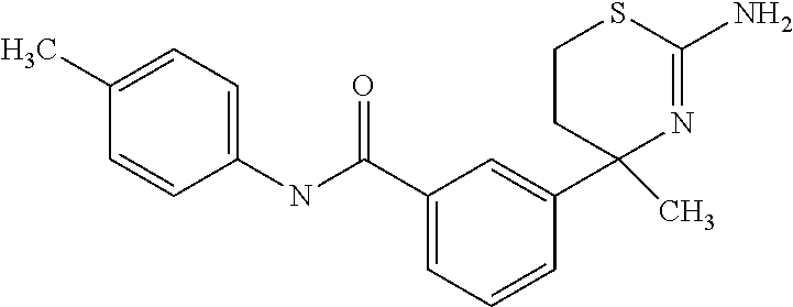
C1(C(=O)NC2=CC=C(C)C=C2)=CC=CC(C2(C)N=C(N)SCC2)=C1
